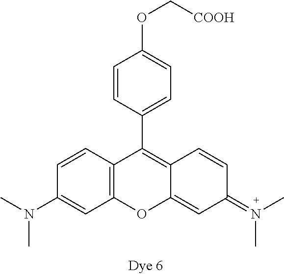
[COOH]COC1=CC=C(C2=C3C(=CC(=N(C)C)C=C3)OC3=C2C=CC(N(C)C)=C3)C=C1
